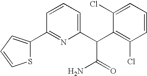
C1(C2=CC=CS2)=NC(C(C2=C(Cl)C=CC=C2Cl)C(=O)N)=CC=C1
